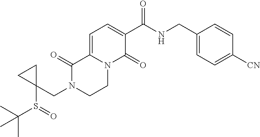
C1=C2N(C(=O)C(C(NCC3=CC=C([CN])C=C3)=O)=C1)CCN(CC1(S(=O)C(C)(C)C)CC1)C2=O
